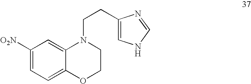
C1([O2N])=CC=C2C(=C1)N(CCC1=CNC=N1)CCO2
